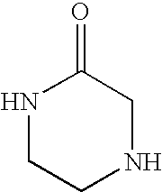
N1CCNCC1=O
